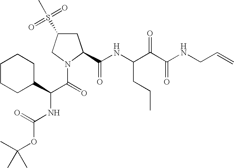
C1C(S(=O)(=O)C)CN(C(C(NC(=O)OC(C)(C)C)C2CCCCC2)=O)C1C(NC(C(C(NCC=C)=O)=O)CCC)=O
